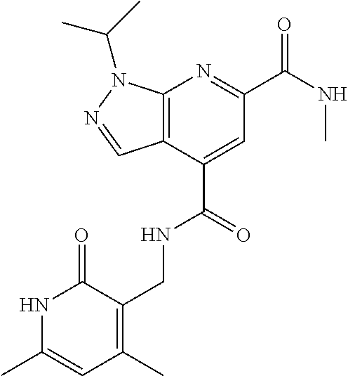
C12=C(C(C(=O)NCC3=C(C)C=C(C)NC3=O)=CC(C(NC)=O)=N1)C=NN2C(C)C
